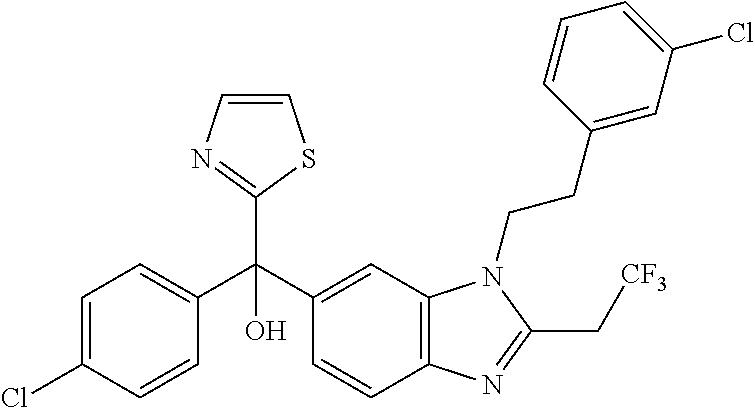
C1=C(Cl)C=CC(C(C2=CC3=C(C=C2)N=C(C[CF3])N3CCC2=CC(Cl)=CC=C2)(C2=NC=CS2)O)=C1
